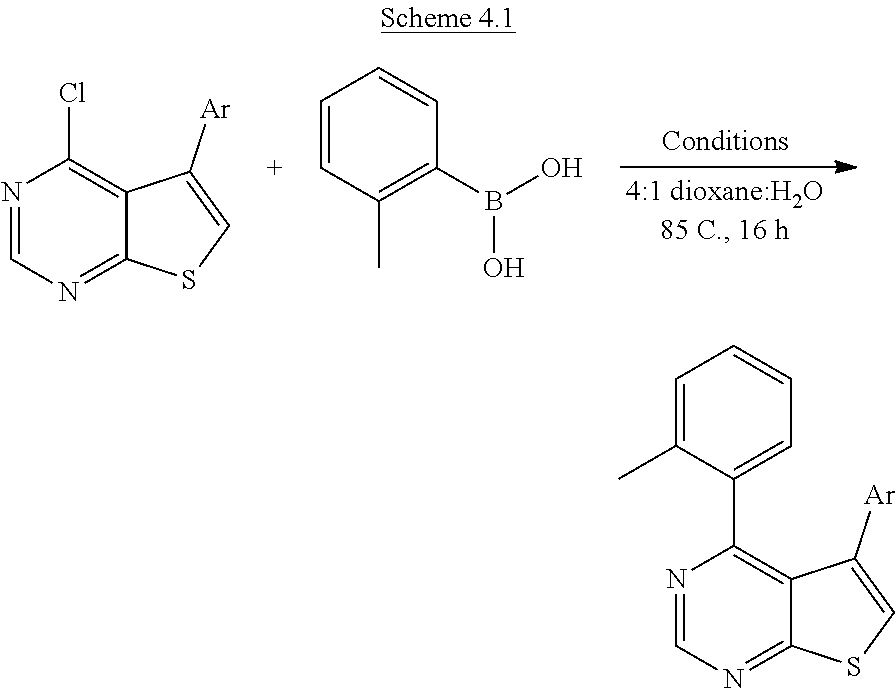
C1(C)=C(B(O)O)C=CC=C1.N1=CN=C2C(=C1Cl)C([Ar])=CS2.C1=C(C)C(C2=C3C(=NC=N2)SC=C3[Ar])=CC=C1
